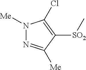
[SO2](C1=C(Cl)N([Me])N=C1[Me])C
